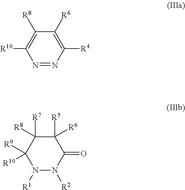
C1([R4])=C([R6])C([R8])=C([R10])N=N1.C1(=O)C([R5])([R6])C([R7])([R8])C([R9])([R10])N([R1])N1[R2]
